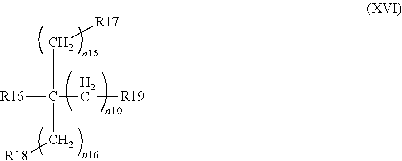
C(C(C[R18])(C[R19])[R16])[R17]
